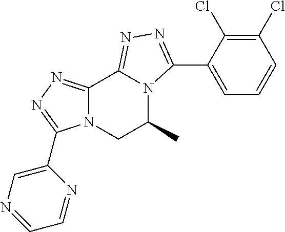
C12=NN=C(C3=CN=CC=N3)N1CC(C)N1C2=NN=C1C1=CC=CC(Cl)=C1Cl
